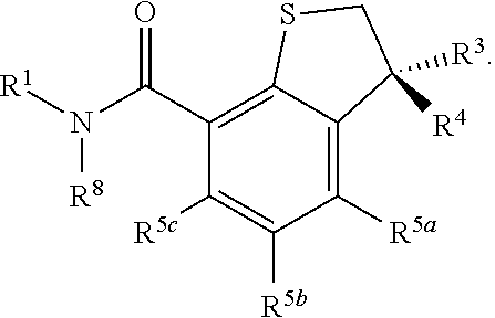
C1(C(N([R1])[R8])=O)=C2C(=C([R5a])C([R5b])=C1[R5c])C([R3])([R4])CS2
